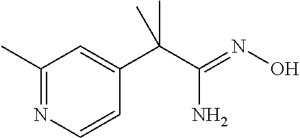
C1(C)=NC=CC(C(C(=NO)N)(C)C)=C1
